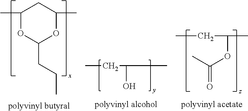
C1(C)OC(CCC)OC(C)C1.CCC(CC)O.CCC(OC(C)=O)C
